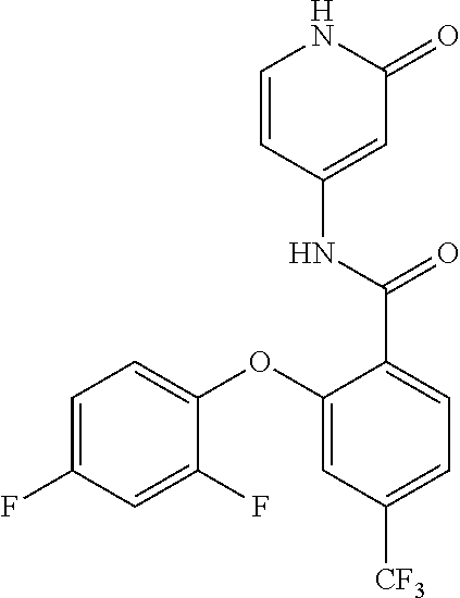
C1=CC(NC(=O)C2=CC=C([CF3])C=C2OC2=CC=C(F)C=C2F)=CC(=O)N1
